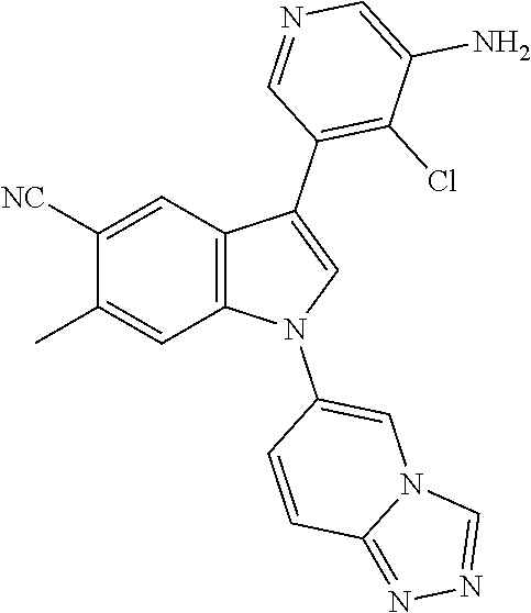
C12=C(C=C([NC])C(C)=C1)C(C1=C(Cl)C(N)=CN=C1)=CN2C1=CN2C(=NN=C2)C=C1
